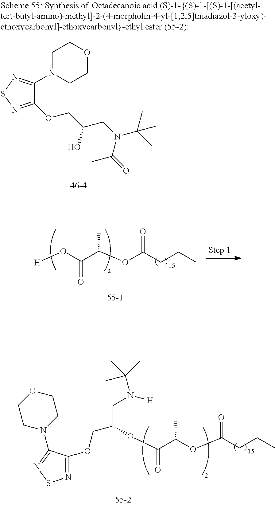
C1N(C2=NSN=C2OCC(CN(C(C)=O)C(C)(C)C)O)CCOC1.CC(C(=O)O[H])OC(=O)CCC.N1=C(OCC(CN(C(C)(C)C)[H])OC(C(C)OC(=O)CCC)=O)C(N2CCOCC2)=NS1
